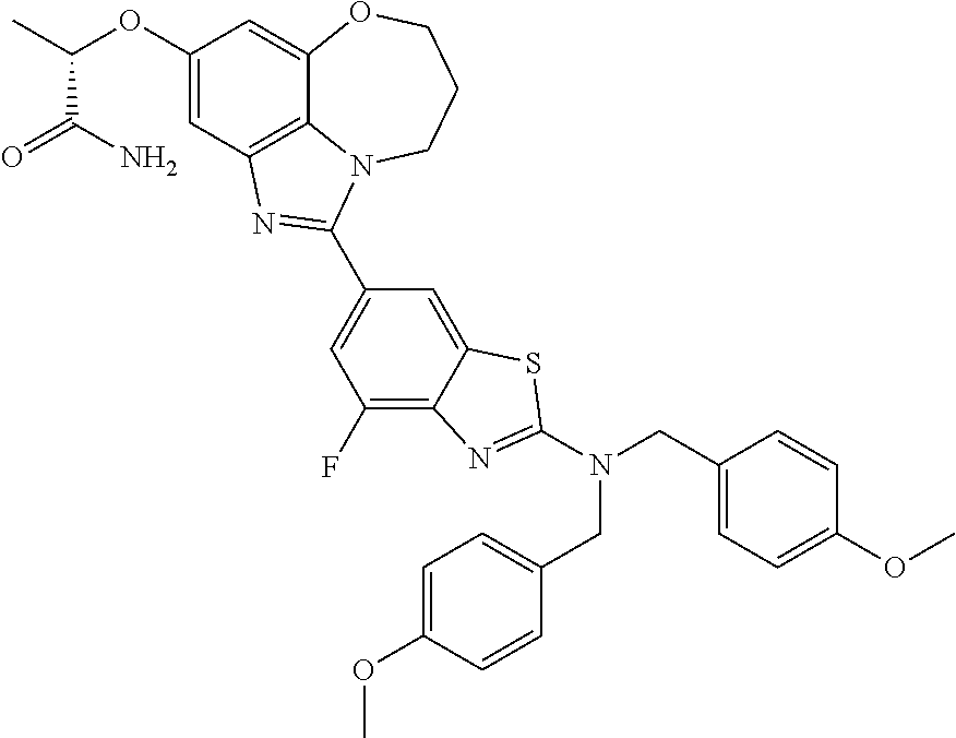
C1(OC(C)C(N)=O)=CC2=C3C(=C1)OCCCN3C(C1=CC(F)=C3C(=C1)SC(N(CC1=CC=C(OC)C=C1)CC1=CC=C(OC)C=C1)=N3)=N2
